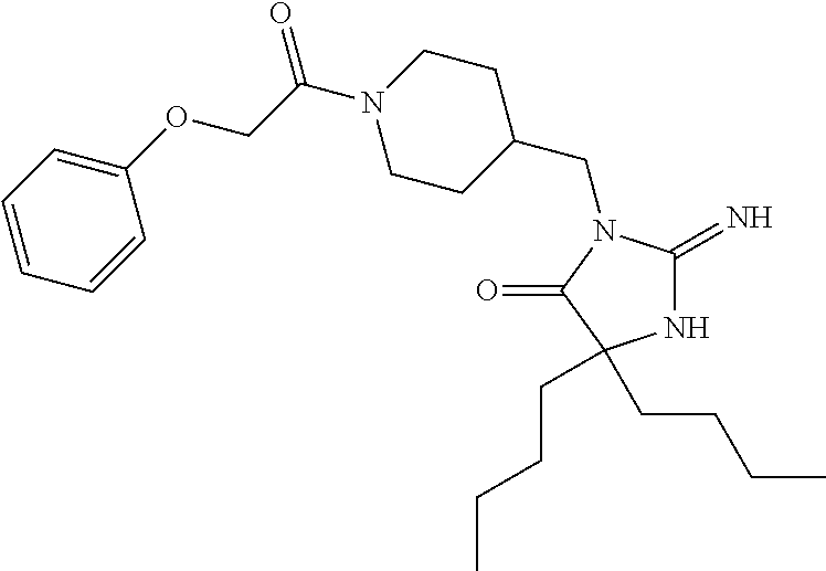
N1C(=N)N(CC2CCN(C(COC3=CC=CC=C3)=O)CC2)C(=O)C1(CCCC)CCCC
